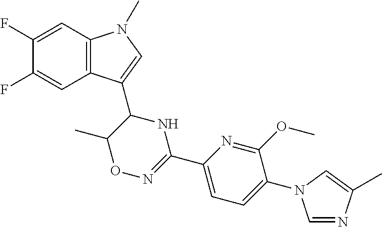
C12=C(C(C3C(C)ON=C(C4=CC=C(N5C=NC(C)=C5)C(OC)=N4)N3)=CN1C)C=C(F)C(F)=C2
